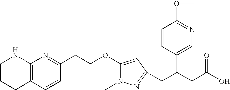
C1CCC2=C(N1)N=C(CCOC1=CC(CC(CC(O)=O)C3=CN=C(OC)C=C3)=NN1C)C=C2
